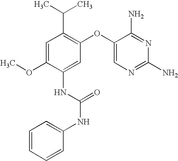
C1=C(OC)C(NC(NC2=CC=CC=C2)=O)=CC(OC2=CN=C(N)N=C2N)=C1C(C)C
